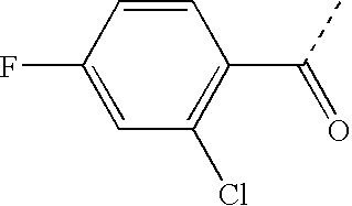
C1=CC(F)=CC(Cl)=C1C(C)=O
